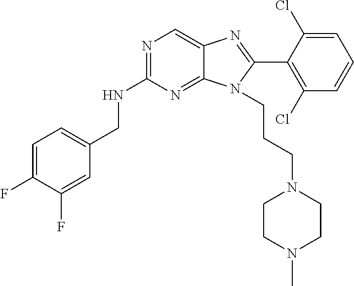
C1=C(F)C(F)=CC(CNC2=NC=C3C(=N2)N(CCCN2CCN(C)CC2)C(C2=C(Cl)C=CC=C2Cl)=N3)=C1
